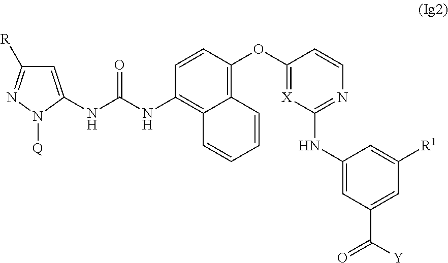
C1=C(NC(NC2=C3C(=C(OC4=[X]C(NC5=CC(C([Y])=O)=CC([R1])=C5)=NC=C4)C=C2)C=CC=C3)=O)N([Q])N=C1[R]
